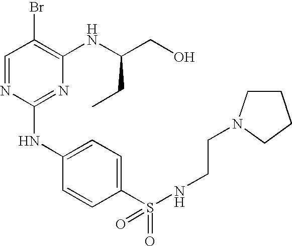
C1=NC(NC2=CC=C(S(=O)(=O)NCCN3CCCC3)C=C2)=NC(NC(CO)CC)=C1Br
